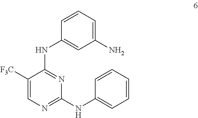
C1([F3C])=CN=C(NC2=CC=CC=C2)N=C1NC1=CC(N)=CC=C1
